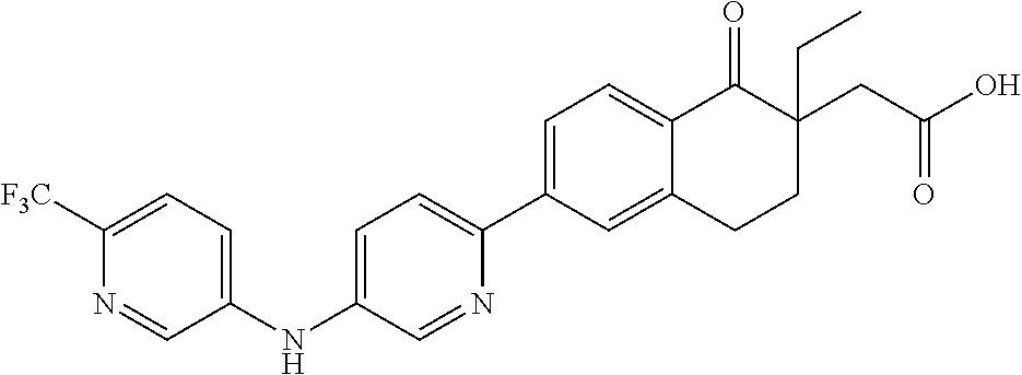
C1=C(C2=CC=C(NC3=CC=C([F3C])N=C3)C=N2)C=C2C(=C1)C(=O)C(CC(O)=O)(CC)CC2
